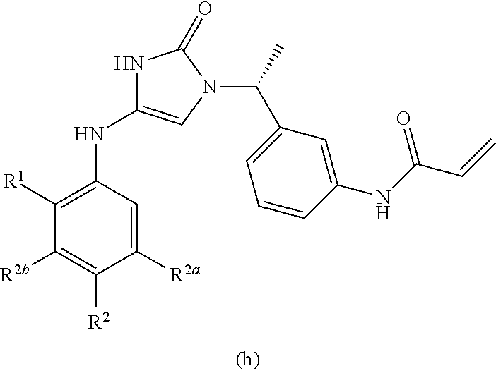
N1C(NC2=C([R1])C([R2b])=C([R2])C([R2a])=C2)=CN(C(C2=CC=CC(NC(C=C)=O)=C2)C)C1=O
